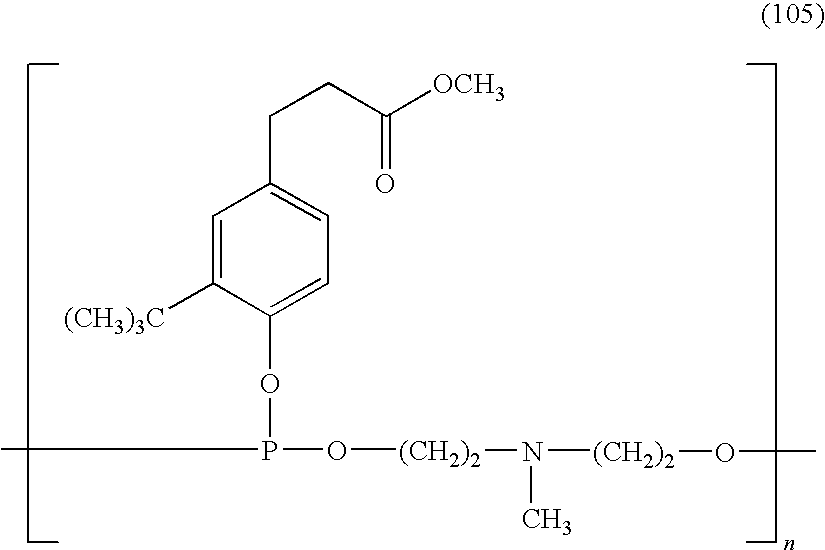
C1=C([(CH3)3C])C(OP(C)O[(CH2)2]N(C)[(CH2)2]OC)=CC=C1CCC([OCH3])=O
